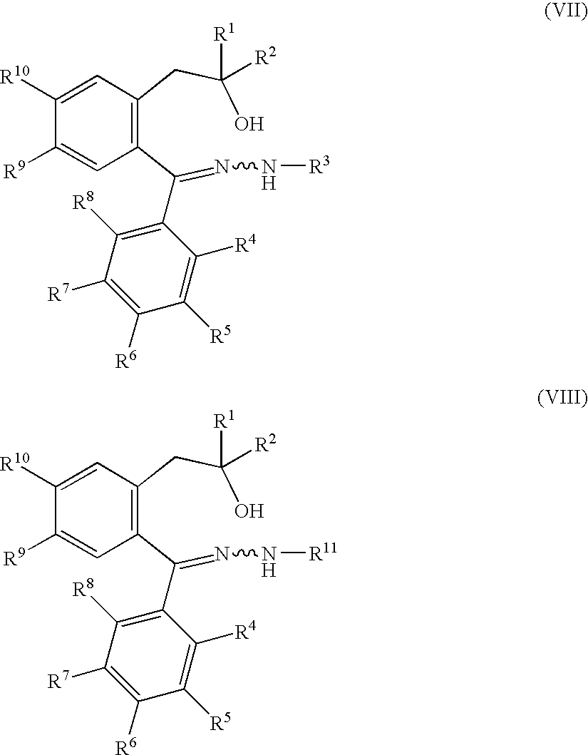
C1([R9])=CC(C(=NN[R3])C2=C([R8])C([R7])=C([R6])C([R5])=C2[R4])=C(CC(O)([R1])[R2])C=C1[R10].C1([R9])=CC(C(=NN[R11])C2=C([R8])C([R7])=C([R6])C([R5])=C2[R4])=C(CC(O)([R1])[R2])C=C1[R10]
